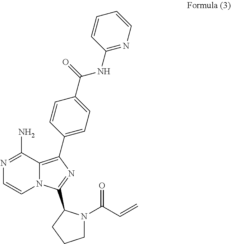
N1=C(N)C2=C(C3=CC=C(C(=O)NC4=NC=CC=C4)C=C3)N=C(C3N(C(C=C)=O)CCC3)N2C=C1
